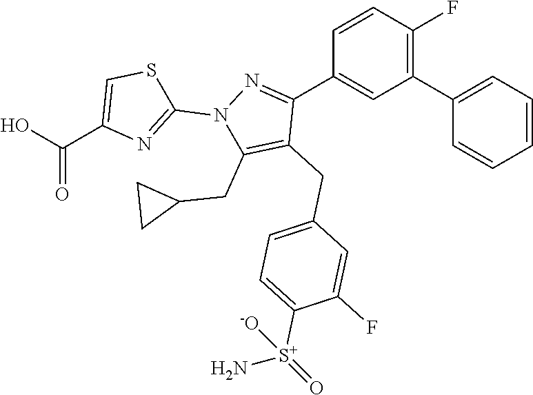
C1(C2=CC=CC=C2)=C(F)C=CC(C2=NN(C3=NC(C(O)=O)=CS3)C(CC3CC3)=C2CC2=CC=C([S+](N)(=O)[-O])C(F)=C2)=C1
